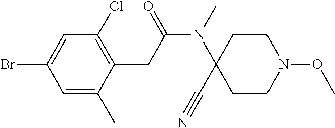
C1=C(C)C(CC(N(C)C2(C#N)CCN(OC)CC2)=O)=C(Cl)C=C1Br
